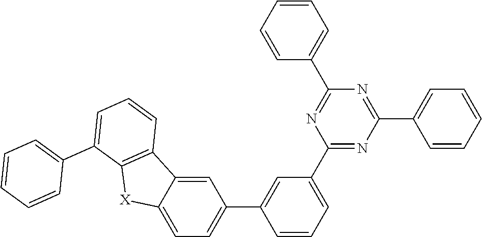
C1(C2=CC=C3C(=C2)C2=C([X]3)C(C3=CC=CC=C3)=CC=C2)=CC(C2=NC(C3=CC=CC=C3)=NC(C3=CC=CC=C3)=N2)=CC=C1
